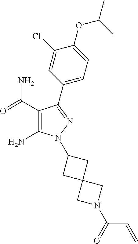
C1(C(=O)N)=C(N)N(C2CC3(C2)CN(C(=O)C=C)C3)N=C1C1=CC=C(OC(C)C)C(Cl)=C1
